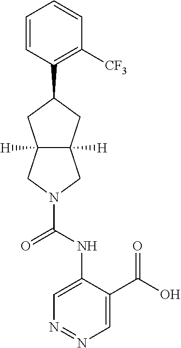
C1=CC(C2CC3([H])C([H])(C2)CN(C(NC2=CN=NC=C2C(O)=O)=O)C3)=C([CF3])C=C1
